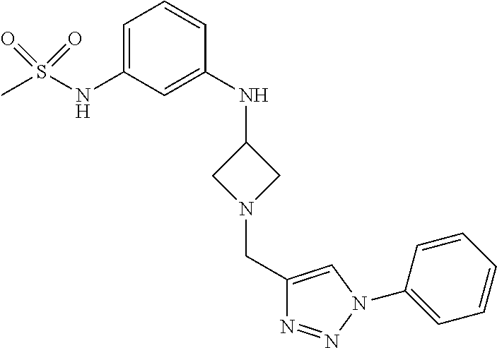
C1=C(NS(C)(=O)=O)C=C(NC2CN(CC3=CN(C4=CC=CC=C4)N=N3)C2)C=C1
